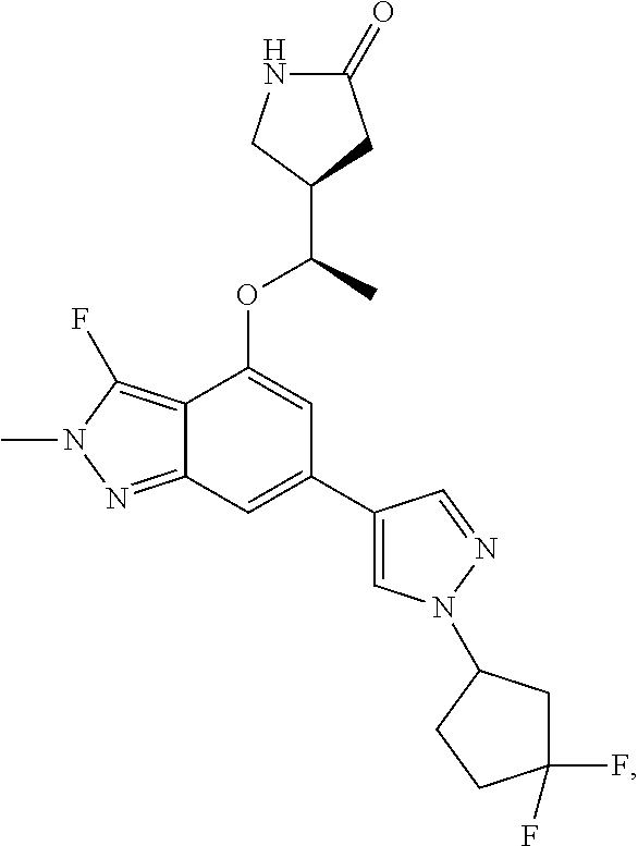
C12=C(F)N(C)N=C1C=C(C1=CN(C3CC(F)(F)CC3)N=C1)C=C2OC(C1CNC(=O)C1)C
